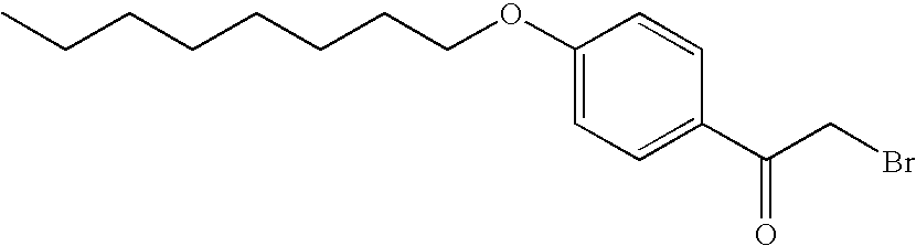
C1(OCCCCCCCC)=CC=C(C(CBr)=O)C=C1
